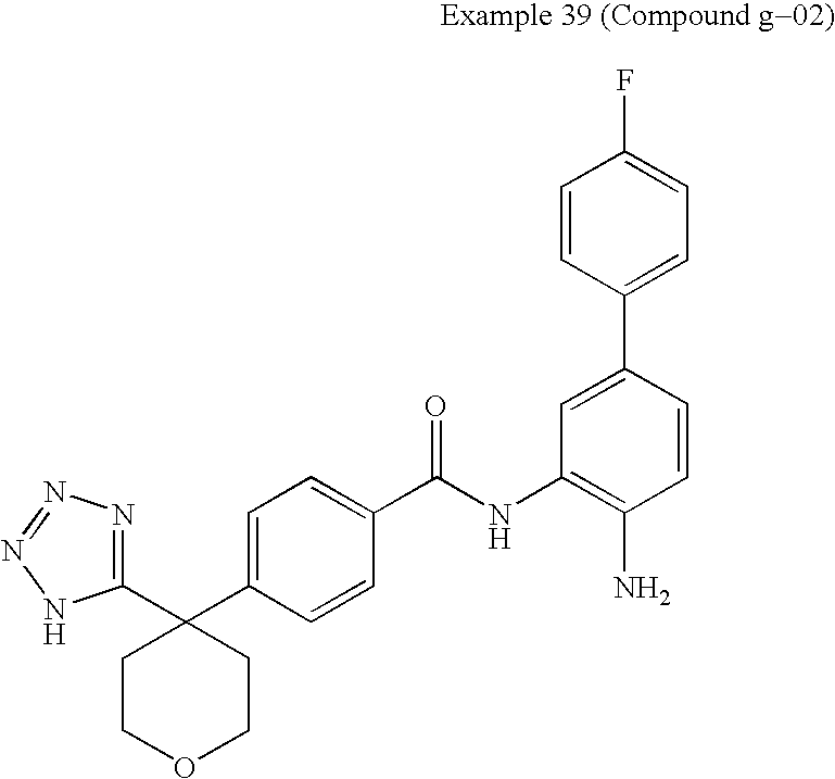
C1(C2(C3=CC=C(C(NC4=C(N)C=CC(C5=CC=C(F)C=C5)=C4)=O)C=C3)CCOCC2)=NN=NN1
